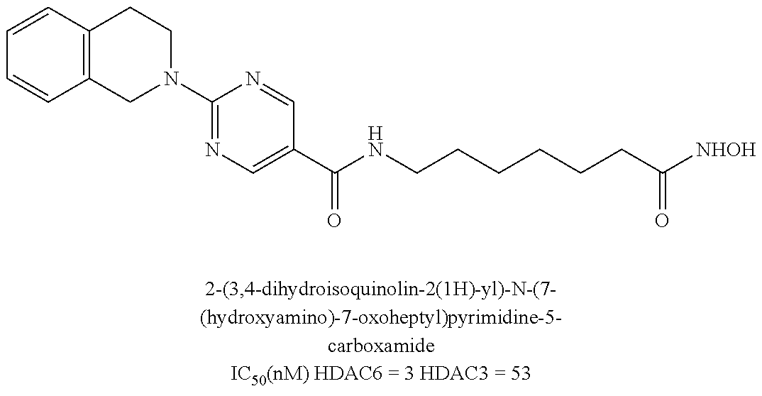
N1(C2=NC=C(C(NCCCCCCC([NHOH])=O)=O)C=N2)CCC2=C(C1)C=CC=C2
